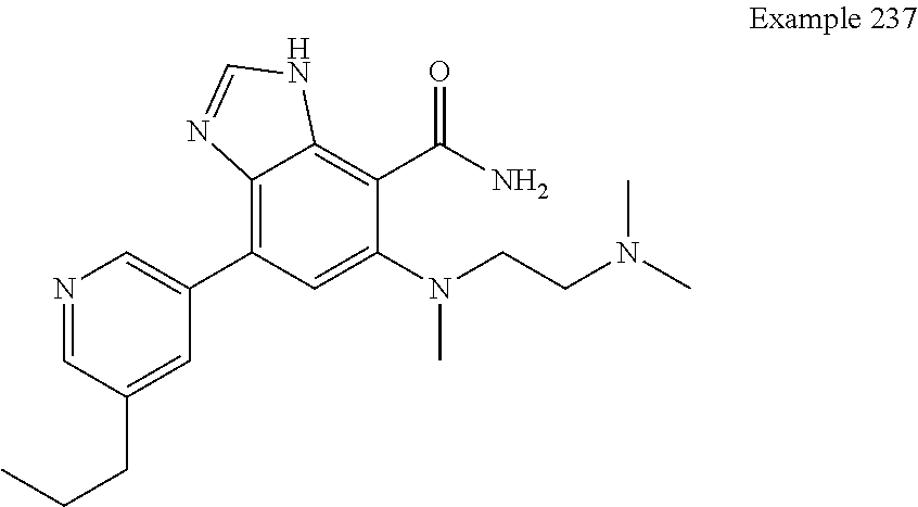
C1=C(CCC)C=NC=C1C1=C2C(=C(C(N)=O)C(N(CCN(C)C)C)=C1)NC=N2
